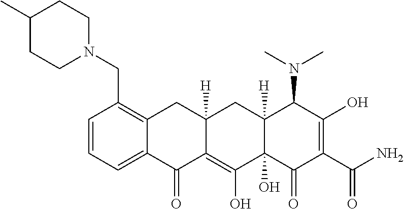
C1=CC=C2C(=C1CN1CCC(C)CC1)CC1([H])C(=C(O)C3(O)C([H])(C1)C(N(C)C)C(O)=C(C(=O)N)C3=O)C2=O
